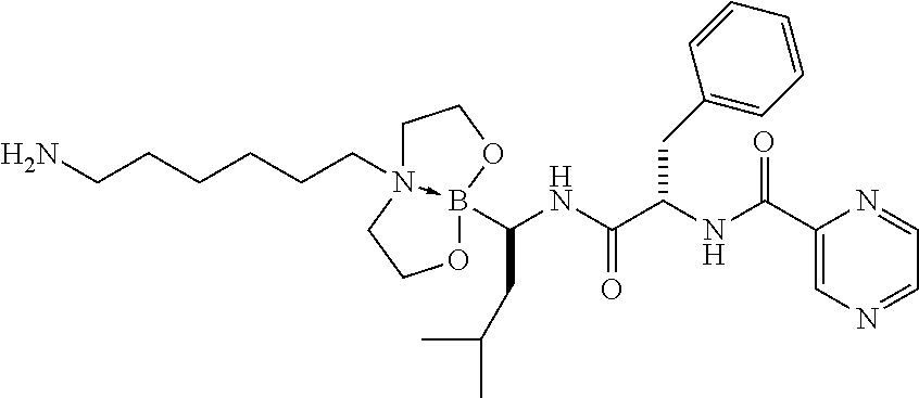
O1B2(C(NC(C(NC(C3=CN=CC=N3)=O)CC3=CC=CC=C3)=O)CC(C)C)<-N(CCCCCCN)(CC1)CCO2
